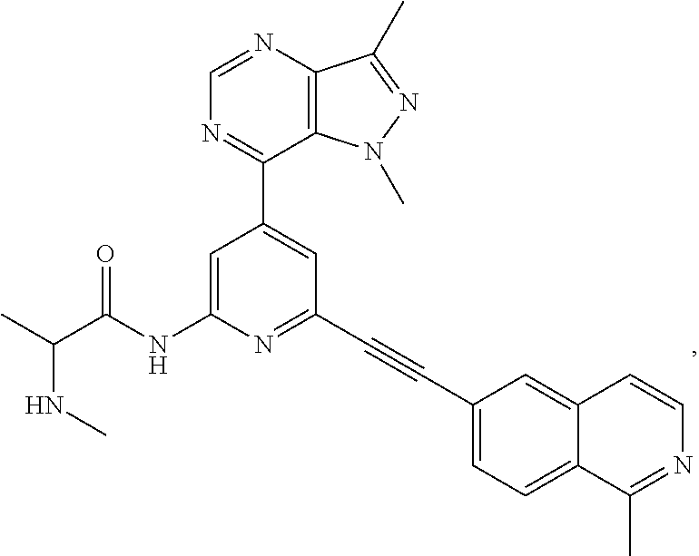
N(C(C)C(NC1=CC(C2=NC=NC3=C2N(C)N=C3C)=CC(C#CC2=CC=C3C(=C2)C=CN=C3C)=N1)=O)C
